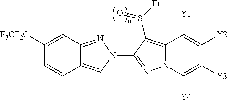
C1([F3CF2C])=CC2=NN(C3=NN4C(=C3S([Et])=O)C([Y1])=C([Y2])C([Y3])=C4[Y4])C=C2C=C1
